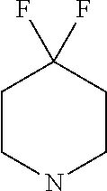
C1CNCCC1(F)F
